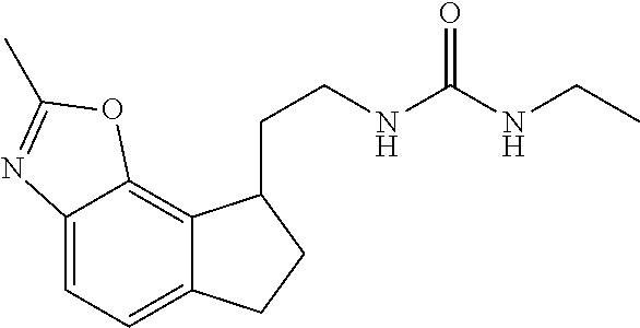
C12=CC=C3C(=C1OC(C)=N2)C(CCNC(NCC)=O)CC3
